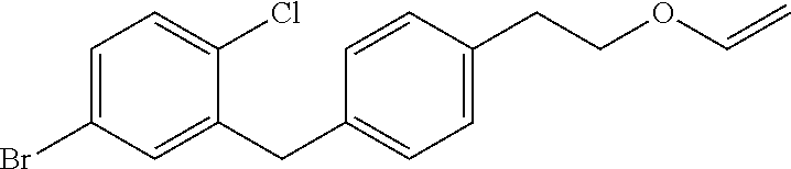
BrC1=CC=C(Cl)C(CC2=CC=C(CCOC=C)C=C2)=C1
